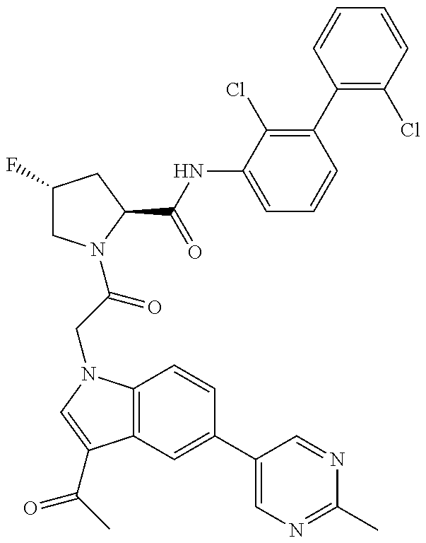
C1(F)CN(C(=O)CN2C3=C(C(C(=O)C)=C2)C=C(C2=CN=C(C)N=C2)C=C3)C(C(NC2=CC=CC(C3=C(Cl)C=CC=C3)=C2Cl)=O)C1
